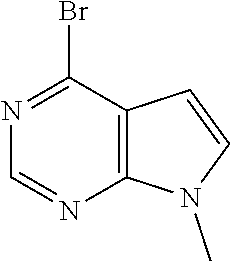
C1(Br)=NC=NC2=C1C=CN2C
